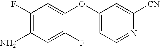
C1=C(F)C(OC2=CC=NC([CN])=C2)=CC(F)=C1N
